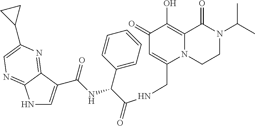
CC(C)N1C(=O)C2=C(O)C(=O)C=C(CNC(=O)C(NC(=O)C3=CNC4=NC=C(C5CC5)N=C34)C3=CC=CC=C3)N2CC1
